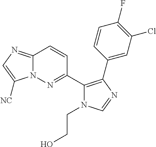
C12=NC=C([NC])N1N=C(C1=C(C3=CC(Cl)=C(F)C=C3)N=CN1CCO)C=C2
